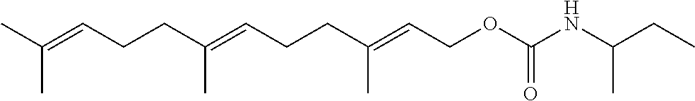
CC(=CCCC(=CCCC(=CCOC(NC(CC)C)=O)C)C)C
